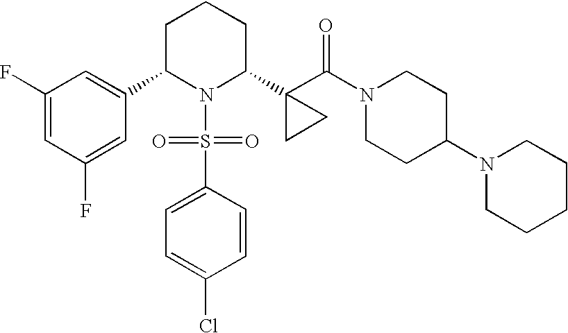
C1C(C2=CC(F)=CC(F)=C2)N(S(=O)(=O)C2=CC=C(Cl)C=C2)C(C2(C(=O)N3CCC(N4CCCCC4)CC3)CC2)CC1
